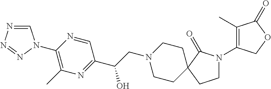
C1=NN=NN1C1=C(C)N=C(C(CN2CCC3(CC2)C(=O)N(C2=C(C)C(=O)OC2)CC3)O)C=N1
